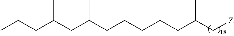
C(C(CCCCCC(C[Z])C)C)C(CCC)C
